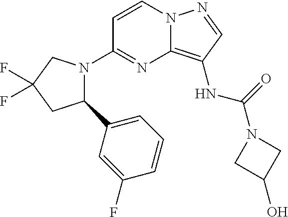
C1=CN2C(=C(NC(=O)N3CC(O)C3)C=N2)N=C1N1C(C2=CC=CC(F)=C2)CC(F)(F)C1
